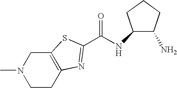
C(NC1C(N)CCC1)(=O)C1=NC2=C(CN(C)CC2)S1
